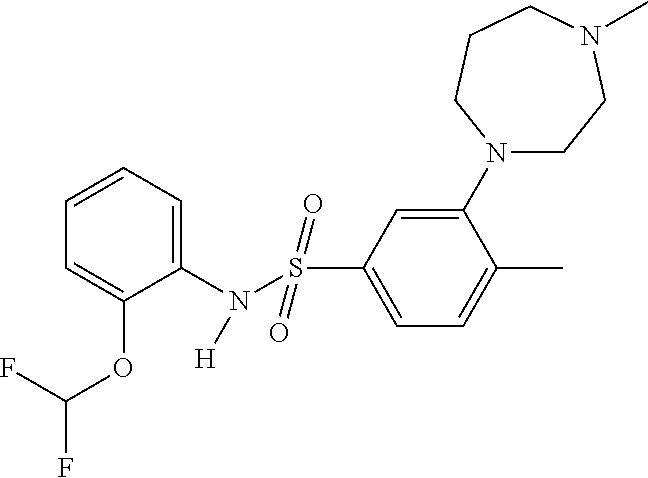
C1(N([H])S(C2=CC=C(C)C(N3CCN(C)CCC3)=C2)(=O)=O)=CC=CC=C1OC(F)F
